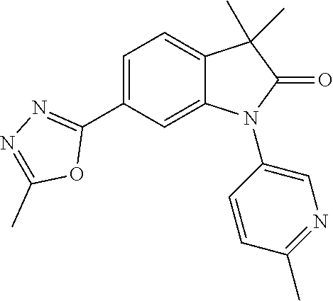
C1(C2=NN=C(C)O2)=CC=C2C(=C1)N(C1=CN=C(C)C=C1)C(=O)C2(C)C
